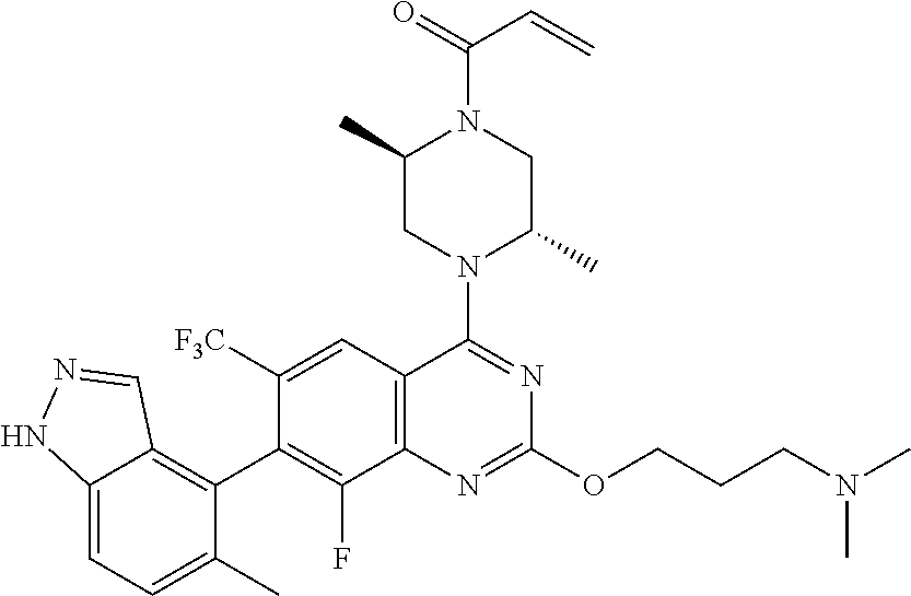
C12=CC=C(C)C(C3=C(F)C4=C(C=C3[F3C])C(N3C(C)CN(C(=O)C=C)C(C)C3)=NC(OCCCN(C)C)=N4)=C1C=NN2
